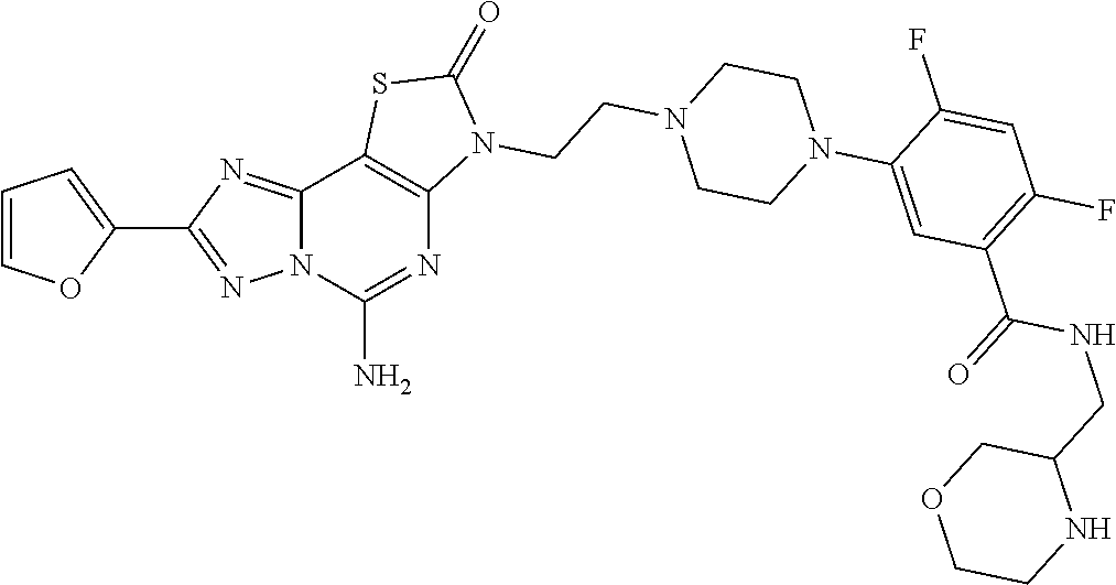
C1=COC(C2=NN3C(=N2)C2=C(N=C3N)N(CCN3CCN(C4=CC(C(=O)NCC5COCCN5)=C(F)C=C4F)CC3)C(=O)S2)=C1
